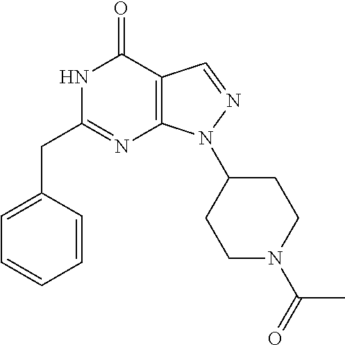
N1C(CC2=CC=CC=C2)=NC2=C(C1=O)C=NN2C1CCN(C(C)=O)CC1
